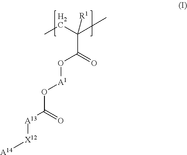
C(C(CC)(C)[R1])(=O)O[A1]OC([A13][X12][A14])=O
